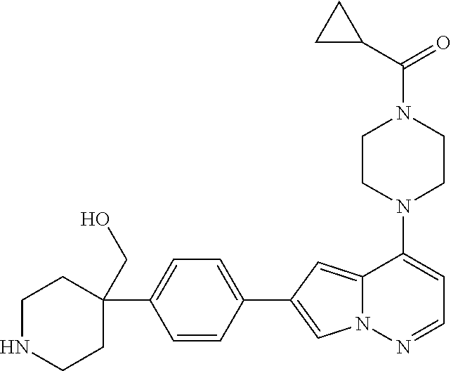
N1(C2=CC=NN3C2=CC(C2=CC=C(C4(CO)CCNCC4)C=C2)=C3)CCN(C(=O)C2CC2)CC1
